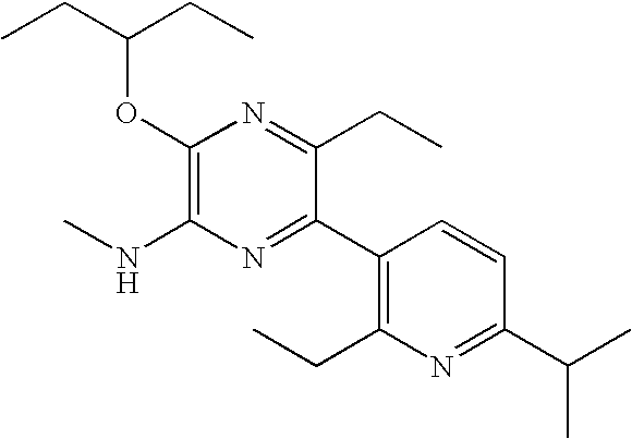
CCC(CC)OC1=C(NC)N=C(C2=C(CC)N=C(C(C)C)C=C2)C(CC)=N1
